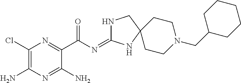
C1(Cl)=C(N)N=C(N)C(C(N=C2NCC3(N2)CCN(CC2CCCCC2)CC3)=O)=N1
